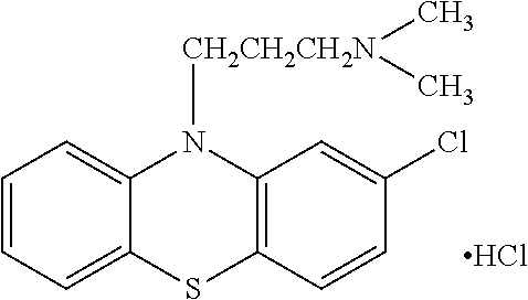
C1=CC=C2C(=C1)N([CH2CH2CH2N](C)C)C1=C(C=CC(Cl)=C1)S2.Cl
